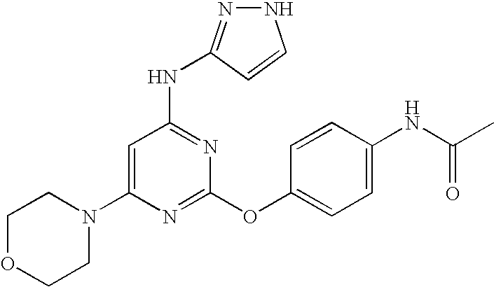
C1OCCN(C2=CC(NC3=NNC=C3)=NC(OC3=CC=C(NC(C)=O)C=C3)=N2)C1
